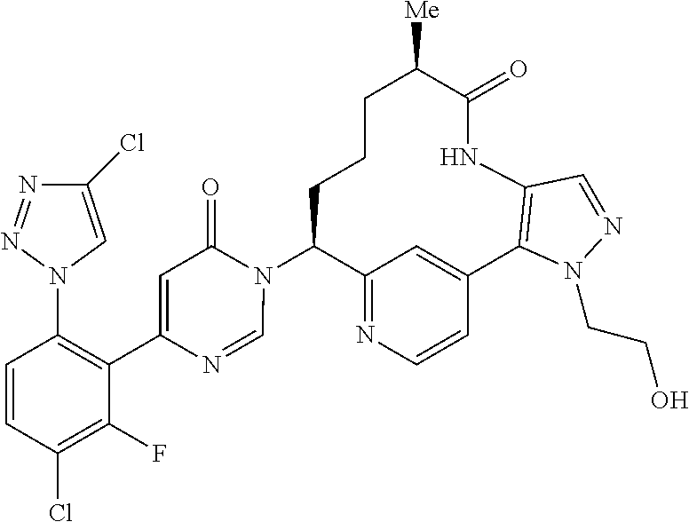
C12=NC=CC(=C1)C1=C(NC(=O)C([Me])CCCC2N2C(=O)C=C(C3=C(N4C=C(Cl)N=N4)C=CC(Cl)=C3F)N=C2)C=NN1CCO
